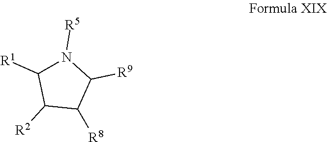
[R8]C1C([R9])N([R5])C([R1])C1[R2]
